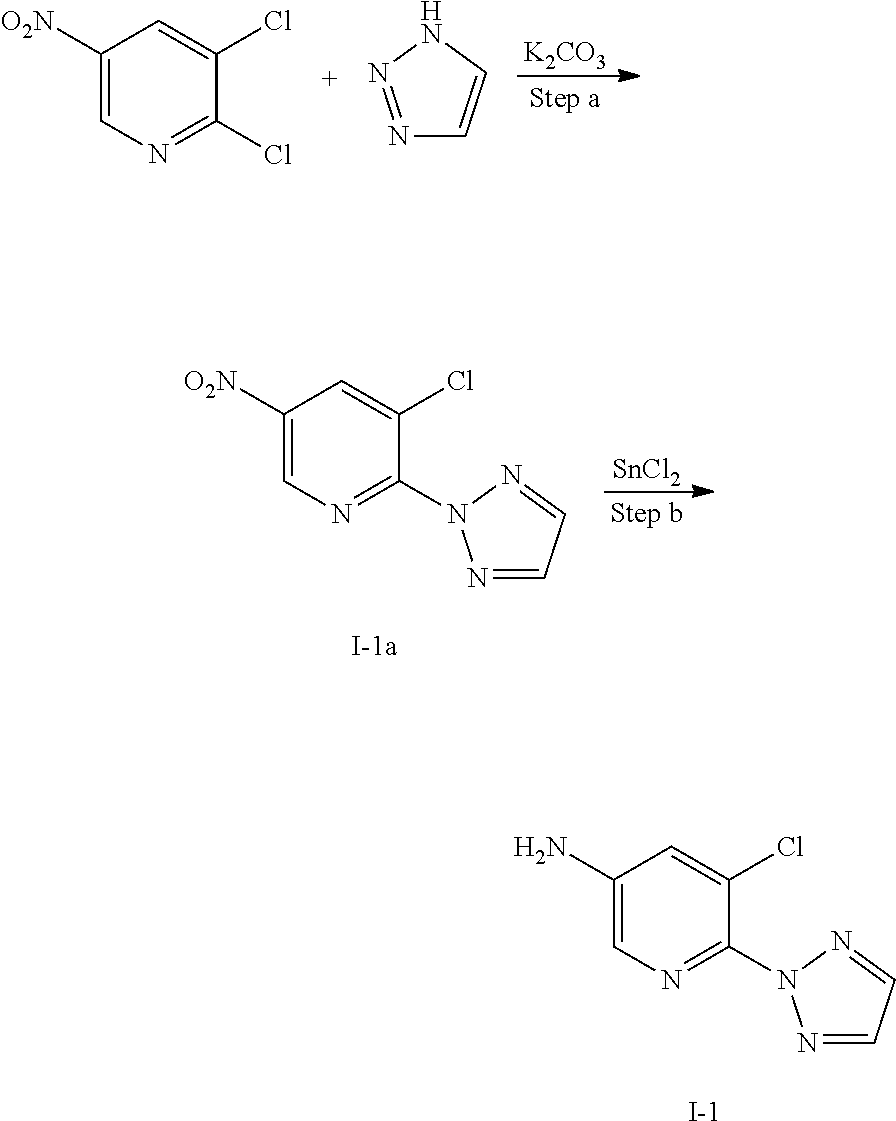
[K2CO3].C1([O2N])=CN=C(Cl)C(Cl)=C1.N1=NNC=C1.C1([O2N])=CN=C(N2N=CC=N2)C(Cl)=C1.[SnCl2].C1(N)=CN=C(N2N=CC=N2)C(Cl)=C1.[I-]
